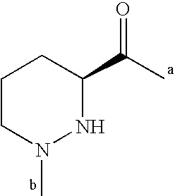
C1CN(C)NC(C(C)=O)C1
